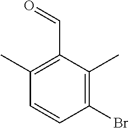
C1(C)=C(C=O)C(C)=C(Br)C=C1
